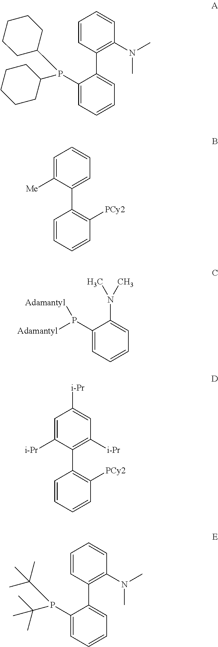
C1(P(C2CCCCC2)C2CCCCC2)=CC=CC=C1C1=C(N(C)C)C=CC=C1.C1=CC=CC([PCy2])=C1C1=CC=CC=C1[Me].C1(P([Adamantyl])[Adamantyl])=CC=CC=C1N(C)C.C1=CC=CC([PCy2])=C1C1=C([i-Pr])C=C([i-Pr])C=C1[i-Pr].C1(P(C(C)(C)C)C(C)(C)C)=CC=CC=C1C1=C(N(C)C)C=CC=C1
